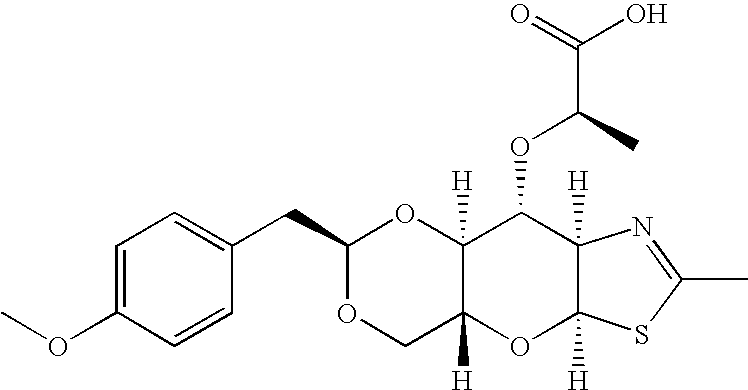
C1=C(OC)C=CC(CC2OCC3([H])C([H])(O2)C(OC(C)C(=O)O)C2([H])C([H])(O3)SC(C)=N2)=C1
